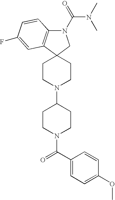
C1CN(C2CCN(C(=O)C3=CC=C(OC)C=C3)CC2)CCC12C1=C(N(C(=O)N(C)C)C2)C=CC(F)=C1
